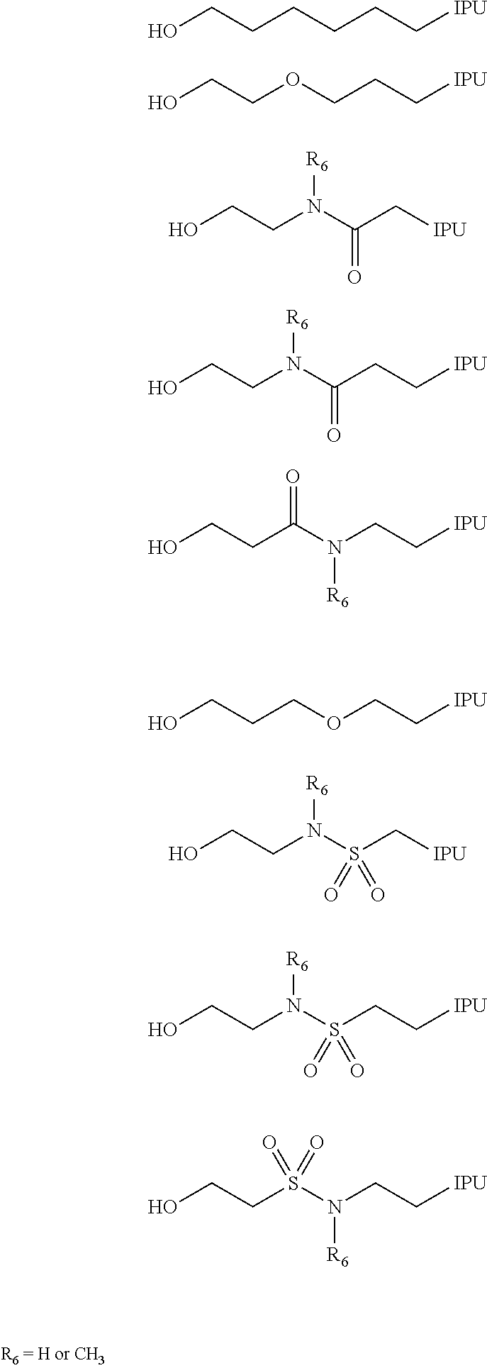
C(COCCC[IPU])O.N(C(C[IPU])=O)(CCO)[R6].C(N(CC[IPU])[R6])(CCO)=O.N(C(CC[IPU])=O)(CCO)[R6].C(CCOCC[IPU])O.N(S(C[IPU])(=O)=O)(CCO)[R6].S(N(CC[IPU])[R6])(CCO)(=O)=O.N(S(CC[IPU])(=O)=O)(CCO)[R6].C(CCCCC[IPU])O
